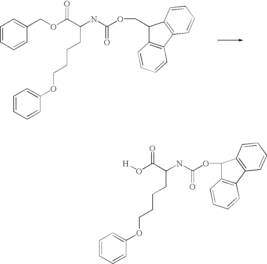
C1=CC=CC(COC(C(NC(OCC2C3=C(C4=C2C=CC=C4)C=CC=C3)=O)CCCCOC2=CC=CC=C2)=O)=C1.[H]OC(C(NC(OC1C2=C(C3=C1C=CC=C3)C=CC=C2)=O)CCCCOC1=CC=CC=C1)=O
